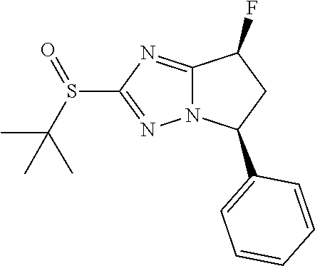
C1=CC=CC=C1C1CC(F)C2=NC(S(=O)C(C)(C)C)=NN12
